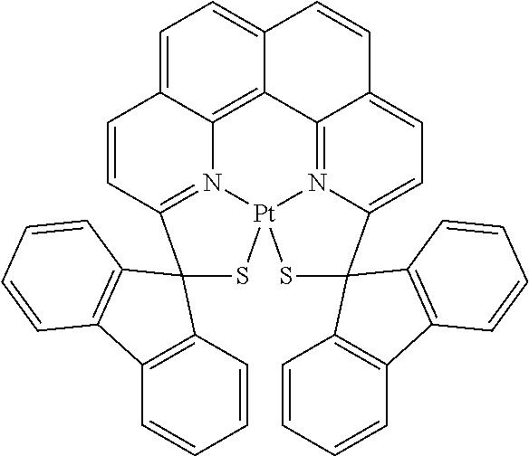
C1=C2C3=C4C(=C1)C=CC1=CC=C5N(=C41)[Pt]1(SC4(C(=N31)C=C2)C1=C(C=CC=C1)C1=C4C=CC=C1)SC51C2=C(C=CC=C2)C2=C1C=CC=C2
